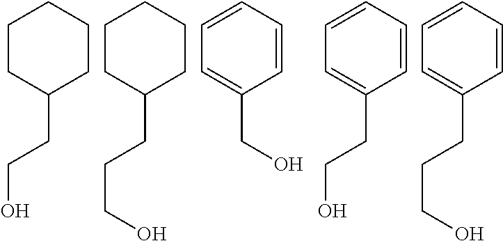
C1(CCO)CCCCC1.C1(CCCO)CCCCC1.C1(CO)=CC=CC=C1.C1(CCO)=CC=CC=C1.C1(CCCO)=CC=CC=C1
